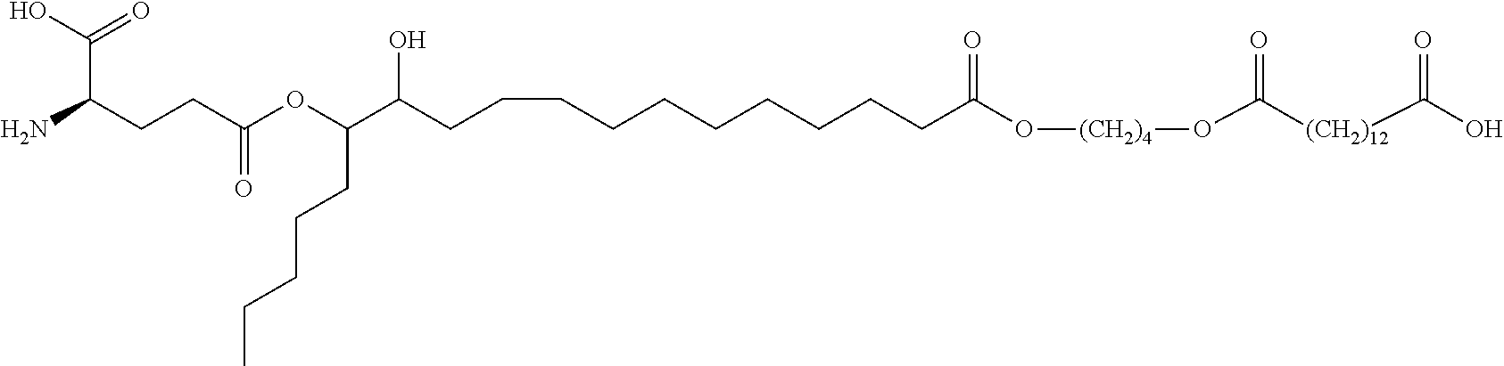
OC(C(CCC(OC(C(CCCCCCCCCCC(O[(CH2)4]OC([(CH2)12]C(O)=O)=O)=O)O)CCCCC)=O)N)=O
